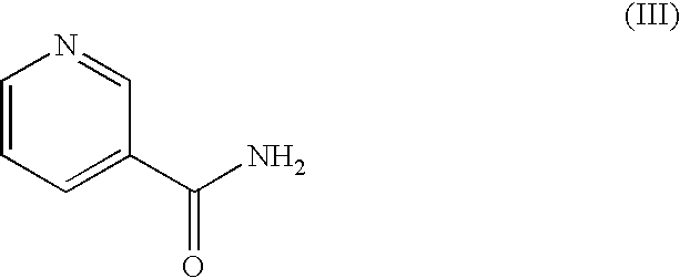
C1=CC=C(C(N)=O)C=N1
